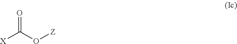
O=C(O[Z])[X]
